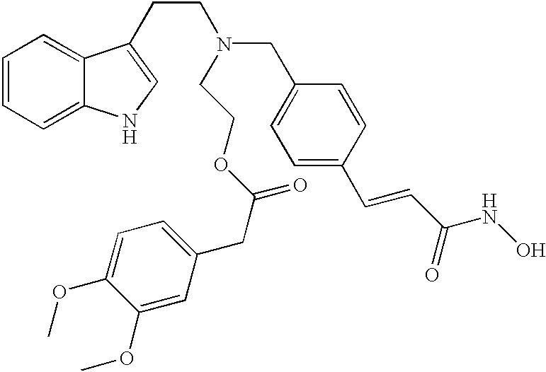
C1(OC)=CC(CC(OCCN(CCC2=CNC3=CC=CC=C32)CC2=CC=C(C=CC(NO)=O)C=C2)=O)=CC=C1OC
